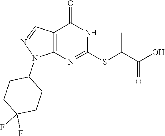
C1(SC(C(=O)O)C)=NC2=C(C=NN2C2CCC(F)(F)CC2)C(=O)N1
